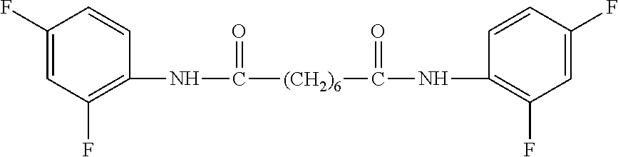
N(C([(CH2)6]C(NC1=C(F)C=C(F)C=C1)=O)=O)C1=C(F)C=C(F)C=C1
